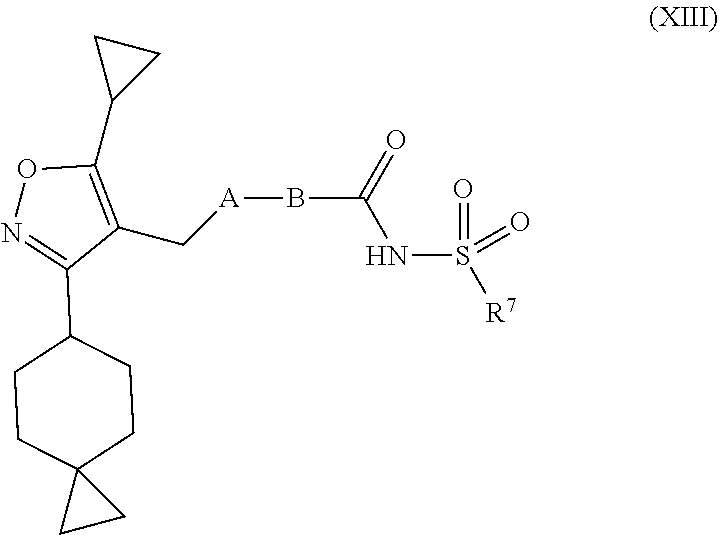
C1(C[A]BC(NS(=O)(=O)[R7])=O)=C(C2CC2)ON=C1C1CCC2(CC1)CC2
